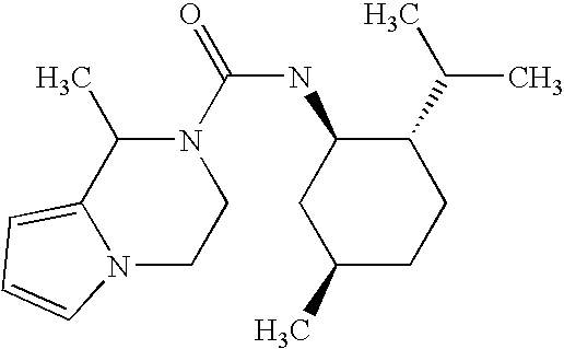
N12C(=CC=C1)C(C)N(C(=O)NC1CC(C)CCC1C(C)C)CC2
